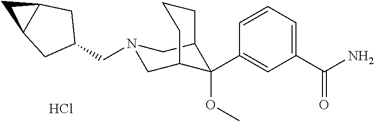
C1(C(N)=O)=CC=CC(C2(OC)C3CN(CC4CC5C(C4)C5)CC2CCC3)=C1.Cl
